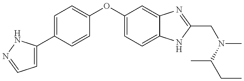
C1=C(C2=CC=C(OC3=CC=C4C(=C3)N=C(CN(C(CC)C)C)N4)C=C2)NN=C1
